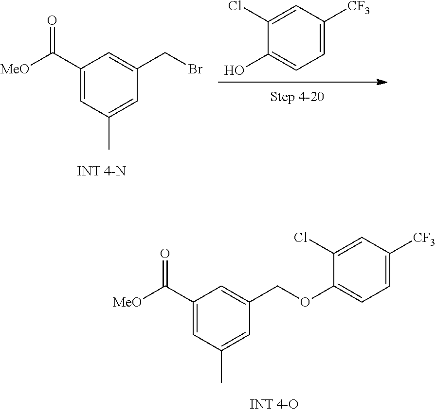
C1(C([MeO])=O)=CC(C)=CC(COC2=CC=C([CF3])C=C2Cl)=C1.C1(Cl)=CC([CF3])=CC=C1O.C1(C([MeO])=O)=CC(C)=CC(CBr)=C1
